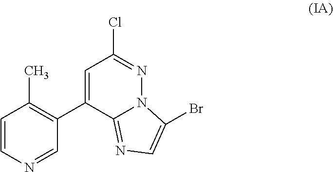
C1=CN=CC(C2=CC(Cl)=NN3C2=NC=C3Br)=C1C
